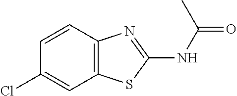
ClC1=CC2=C(C=C1)N=C(NC(=O)C)S2
